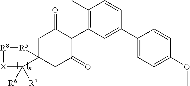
C1C2(CC(=O)C(C3=C(C)C=CC(C4=CC=C(OC)C=C4)=C3)C1=O)C([R6])([R7])[X][R8][R5]2
